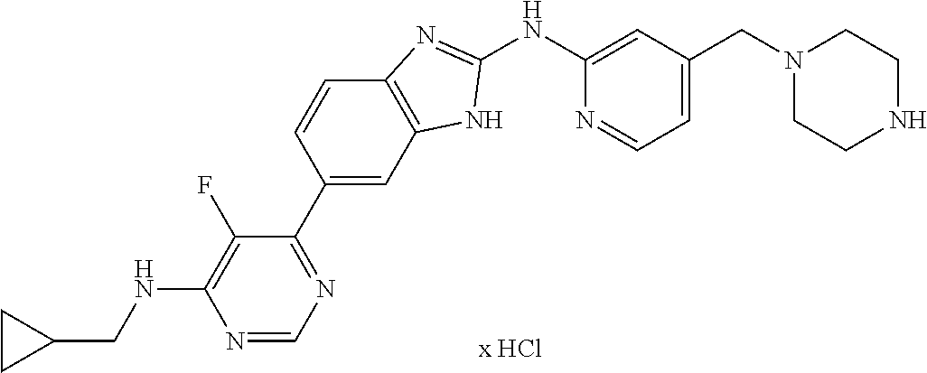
N1(CC2=CC=NC(NC3=NC4=C(C=C(C5=NC=NC(NCC6CC6)=C5F)C=C4)N3)=C2)CCNCC1
